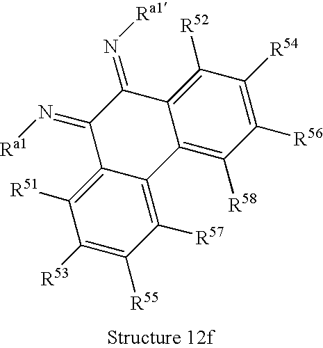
C1([R57])=C2C(=C([R51])C([R53])=C1[R55])C(=N[Ra1])C(=N[Ra1])C1=C([R52])C([R54])=C([R56])C([R58])=C21
